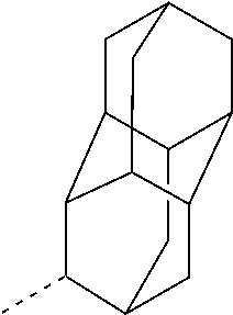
C12CC3C(C)C4C1CC1CC2C(C4C1)C3
